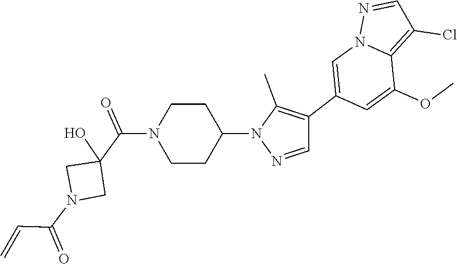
C(=C)C(N1CC(O)(C(N2CCC(N3N=CC(C4=CN5C(=C(Cl)C=N5)C(OC)=C4)=C3C)CC2)=O)C1)=O
